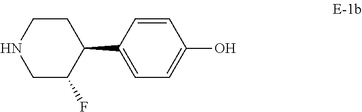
C1C(F)C(C2=CC=C(O)C=C2)CCN1
